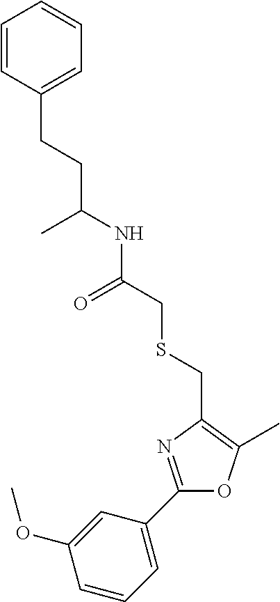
C(C(NC(CSCC1=C(C)OC(C2=CC=CC(OC)=C2)=N1)=O)C)CC1=CC=CC=C1
